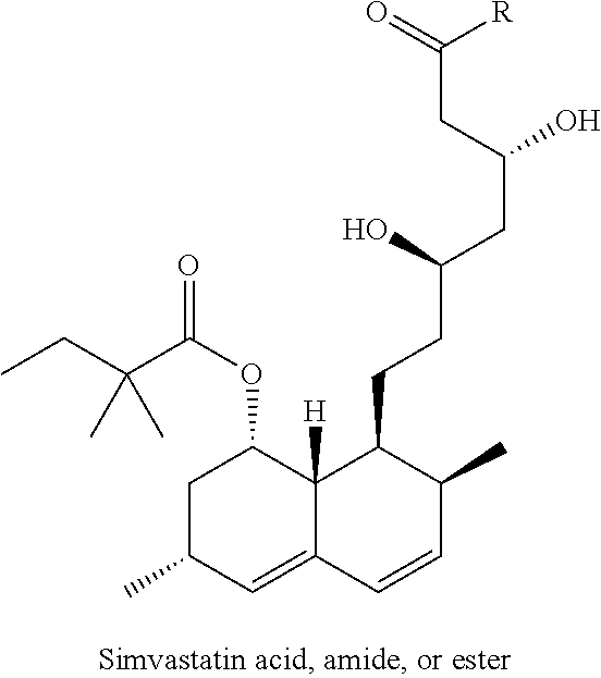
CCC(C(OC1CC(C)C=C2C1([H])C(CCC(CC(CC(=O)[R])O)O)C(C)C=C2)=O)(C)C
